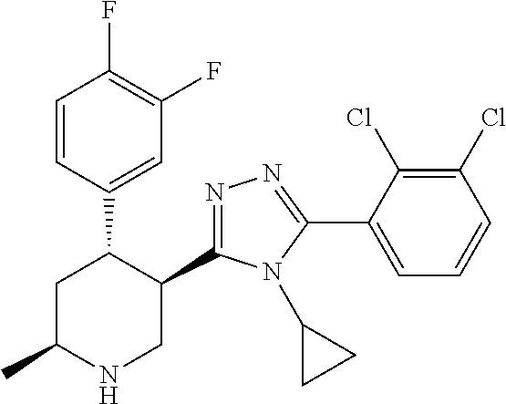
C1=CC(C2CC(C)NCC2C2=NN=C(C3=CC=CC(Cl)=C3Cl)N2C2CC2)=CC(F)=C1F
